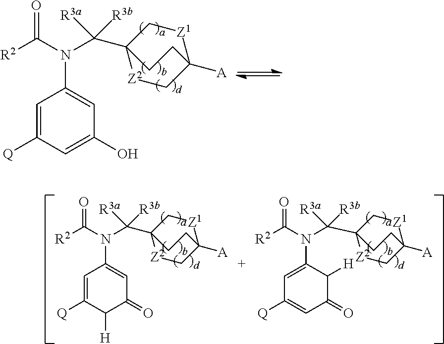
C1=C([Q])C=C(O)C=C1N(C(=O)[R2])C(C12[Z2]CC([A])([Z1]C1)CC2)([R3a])[R3b].C1=C([Q])C([H])C(=O)C=C1N(C(=O)[R2])C(C12[Z2]CC([A])([Z1]C1)CC2)([R3a])[R3b].C1=C(N(C(=O)[R2])C(C23[Z2]CC([A])([Z1]C2)CC3)([R3a])[R3b])C([H])C(=O)C=C1[Q]
